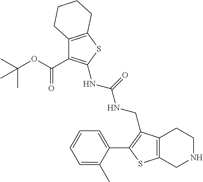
C12=C(SC(NC(NCC3=C(C4=CC=CC=C4C)SC4=C3CCNC4)=O)=C1C(OC(C)(C)C)=O)CCCC2
